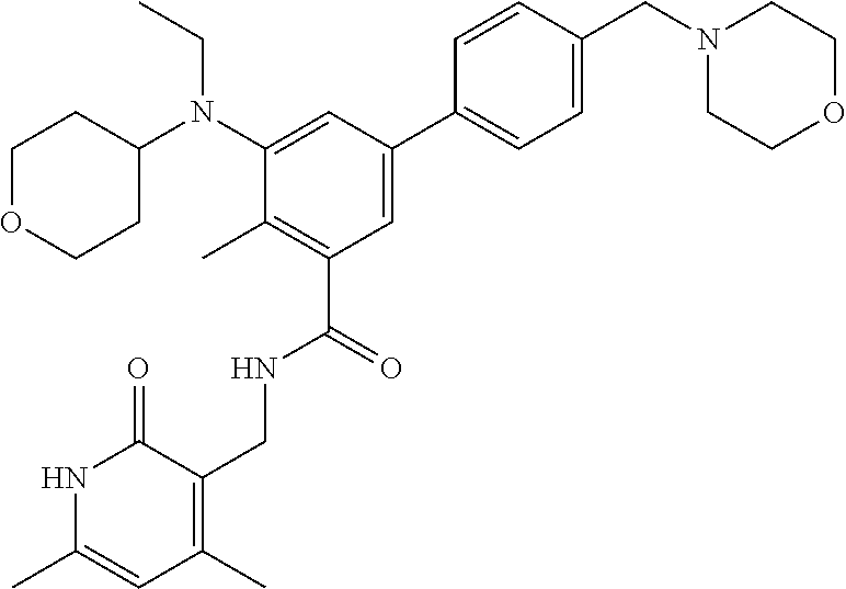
C1OCCC(N(CC)C2=CC(C3=CC=C(CN4CCOCC4)C=C3)=CC(C(NCC3=C(C)C=C(C)NC3=O)=O)=C2C)C1
